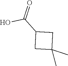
C1(C(O)=O)CC(C)(C)C1
